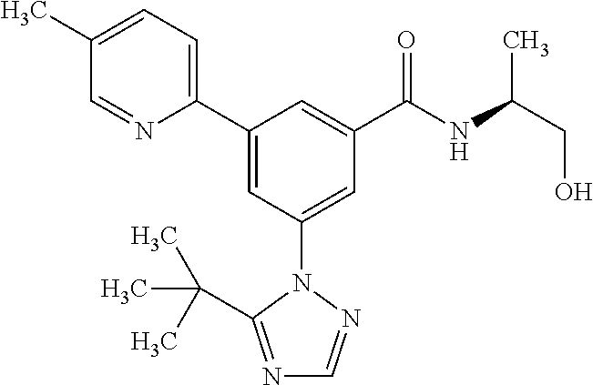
C1(C2=CC(N3N=CN=C3C(C)(C)C)=CC(C(NC(CO)C)=O)=C2)=CC=C(C)C=N1
